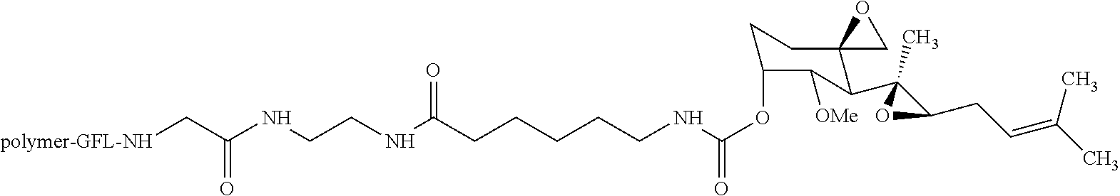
[polymer-GFL-NH]CC(NCCNC(CCCCCNC(OC1CCC2(C(C3(C)C(CC=C(C)C)O3)C1[OMe])CO2)=O)=O)=O
